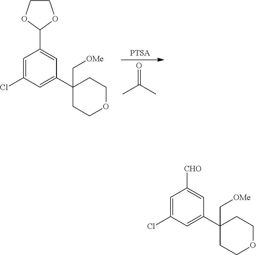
C1([CHO])=CC(C2(C[OMe])CCOCC2)=CC(Cl)=C1.C1(C2OCCO2)=CC(C2(C[OMe])CCOCC2)=CC(Cl)=C1.CC(C)=O
